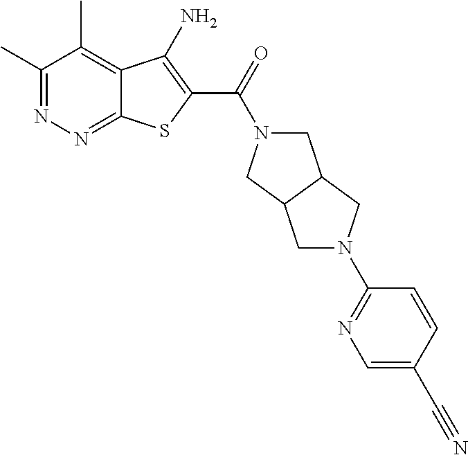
C1(C)=NN=C2C(=C1C)C(N)=C(C(=O)N1CC3C(C1)CN(C1=NC=C(C#N)C=C1)C3)S2
